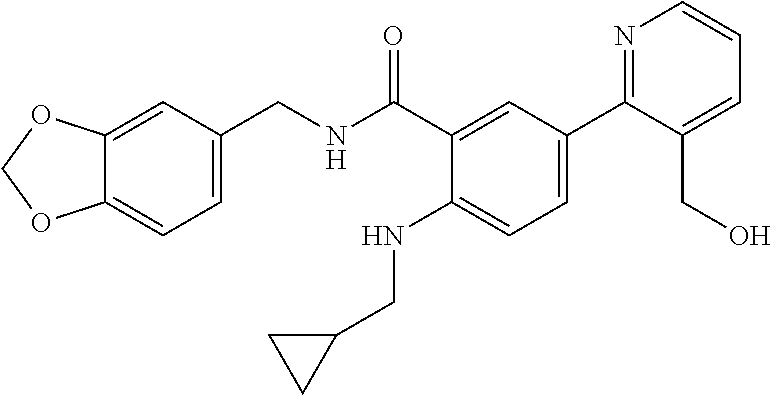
C1=C(CNC(C2=CC(C3=NC=CC=C3CO)=CC=C2NCC2CC2)=O)C=C2C(=C1)OCO2
